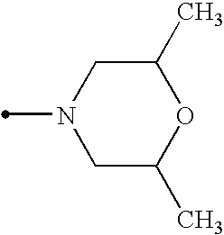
C1C(C)OC(C)CN1C
